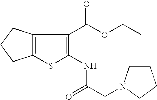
C12=C(C(C(OCC)=O)=C(NC(CN3CCCC3)=O)S1)CCC2
